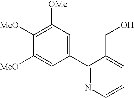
C1(C2=NC=CC=C2CO)=CC([OMe])=C([MeO])C([MeO])=C1
